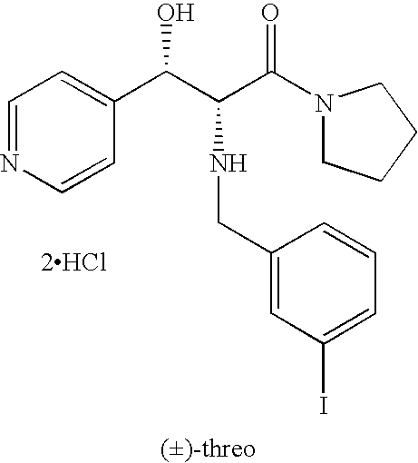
[2HCl].C(C(C(N1CCCC1)=O)NCC1=CC(I)=CC=C1)(O)C1=CC=NC=C1
